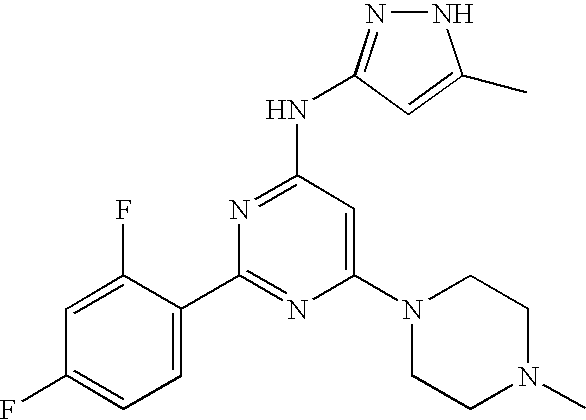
C1=C(C2=NC(N3CCN(C)CC3)=CC(NC3=NNC(C)=C3)=N2)C(F)=CC(F)=C1
